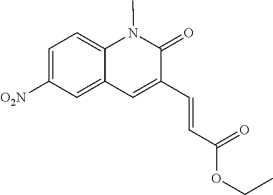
C1=C([O2N])C=C2C(=C1)N(C)C(=O)C(C=CC(=O)OCC)=C2
